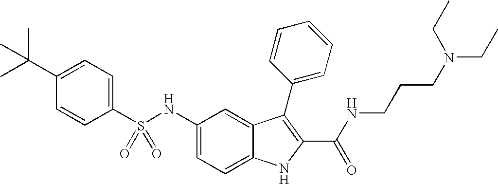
C1(C(C)(C)C)=CC=C(S(NC2=CC=C3C(=C2)C(C2=CC=CC=C2)=C(C(NCCCN(CC)CC)=O)N3)(=O)=O)C=C1
